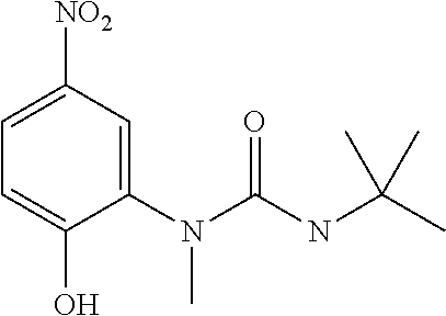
C1(N(C(NC(C)(C)C)=O)C)=CC([NO2])=CC=C1O
